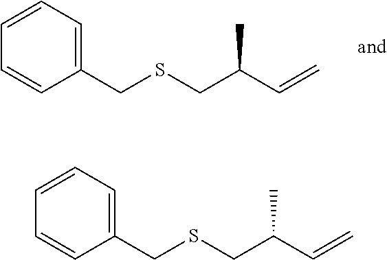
C1(CSCC(C=C)C)=CC=CC=C1.C1(CSCC(C=C)C)=CC=CC=C1
